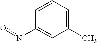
C1=CC=C(C)C=C1no
